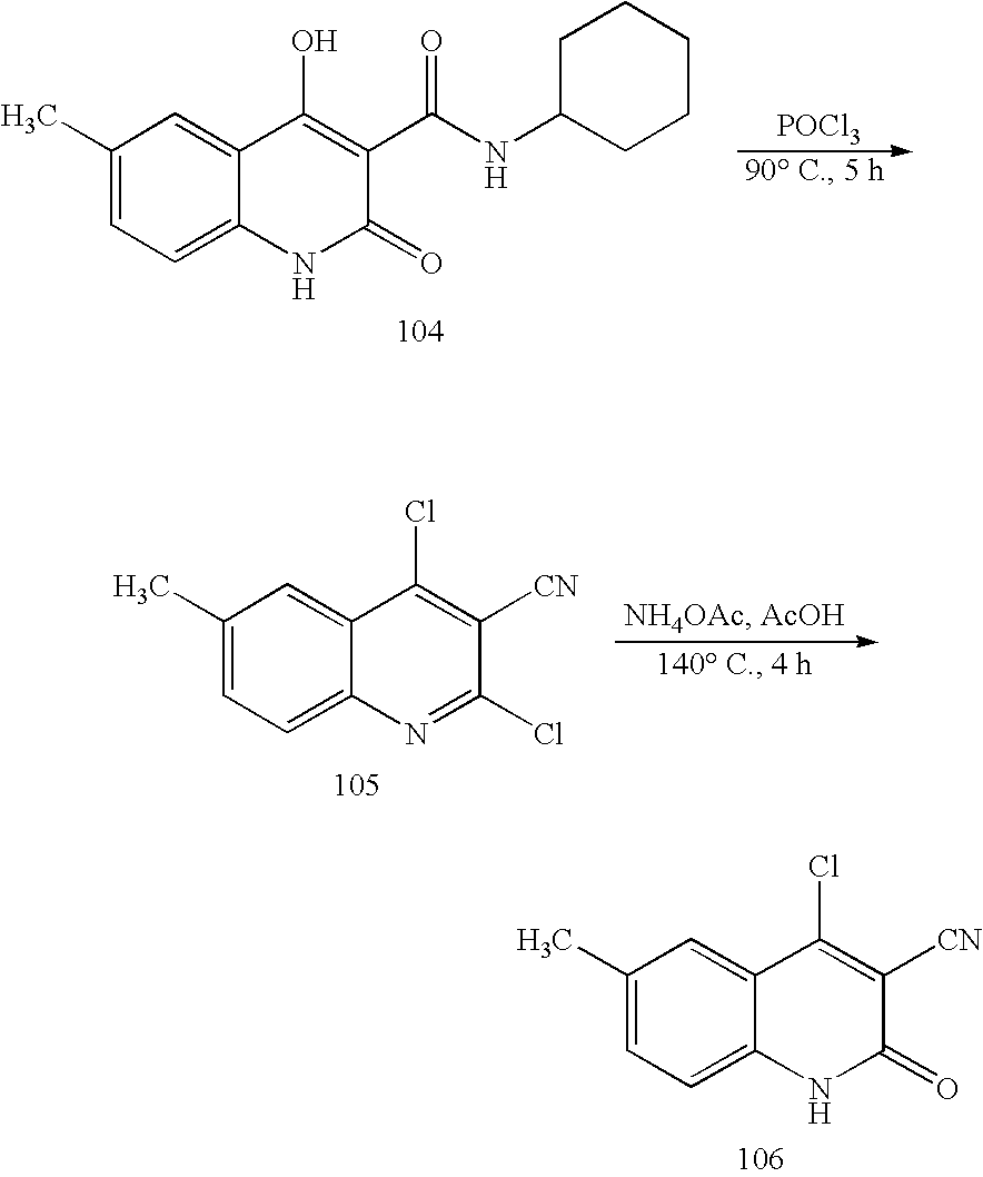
C1(C)=CC=C2C(=C1)C(Cl)=C([CN])C(=O)N2.C1(C)=CC=C2C(=C1)C(O)=C(C(=O)NC1CCCCC1)C(=O)N2.[POCl3].C1(C)=CC=C2C(=C1)C(Cl)=C([CN])C(Cl)=N2
